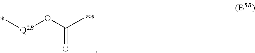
C(=O)(C)O[Q2B]C
